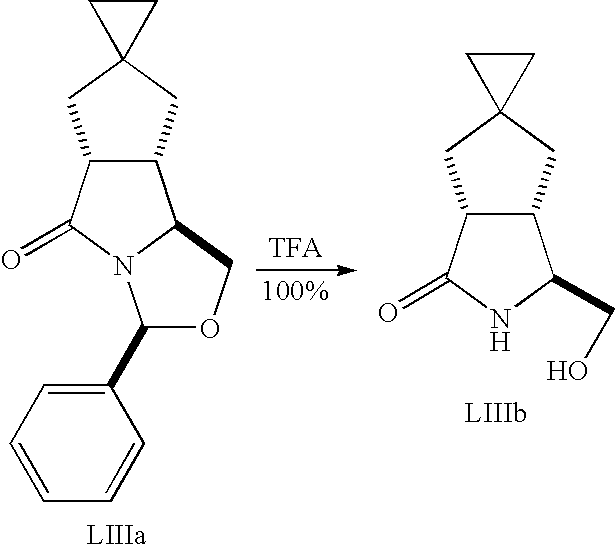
C1=CC=C(C2OCC3N2C(=O)C2C3CC3(C2)CC3)C=C1.C1(CO)NC(=O)C2C1CC1(C2)CC1
